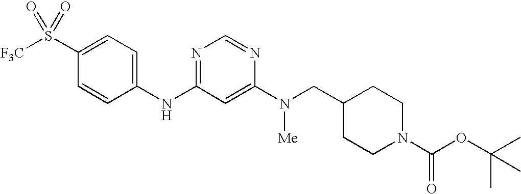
C1(S([F3C])(=O)=O)=CC=C(NC2=NC=NC(N([Me])CC3CCN(C(OC(C)(C)C)=O)CC3)=C2)C=C1
